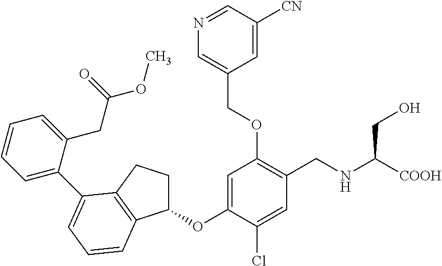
C1(OC2=CC(OCC3=CN=CC([CN])=C3)=C(CNC([COOH])CO)C=C2Cl)CCC2=C1C=CC=C2C1=CC=CC=C1CC(OC)=O
